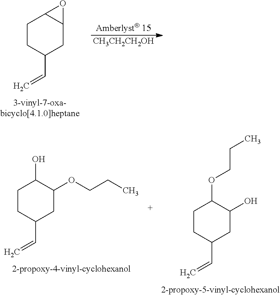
C1CC(C=C)CC2C1O2.[CH3CH2CH2OH].C1CC(C=C)CC(O)C1OCCC.C1CC(C=C)CC(OCCC)C1O
